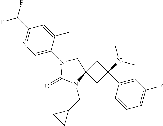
C1C(C2=CC(F)=CC=C2)(N(C)C)CC12N(CC1CC1)C(=O)N(C1=CN=C(C(F)F)C=C1C)C2
